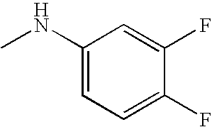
C1(NC)=CC=C(F)C(F)=C1
